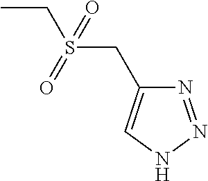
N1=NNC=C1CS(CC)(=O)=O
